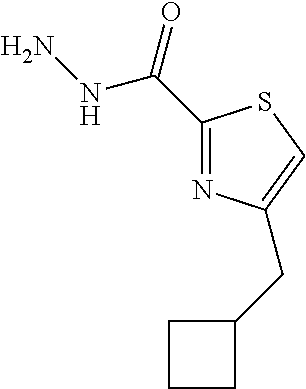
C(C1=NC(CC2CCC2)=CS1)(=O)NN
